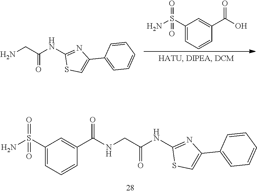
N(CC(NC1=NC(C2=CC=CC=C2)=CS1)=O)C(=O)C1=CC(S(=O)(N)=O)=CC=C1.NCC(NC1=NC(C2=CC=CC=C2)=CS1)=O.NS(C1=CC=CC(C(O)=O)=C1)(=O)=O
